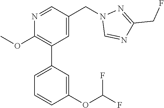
N1=CC(CN2C=NC(CF)=N2)=CC(C2=CC=CC(OC(F)F)=C2)=C1OC
